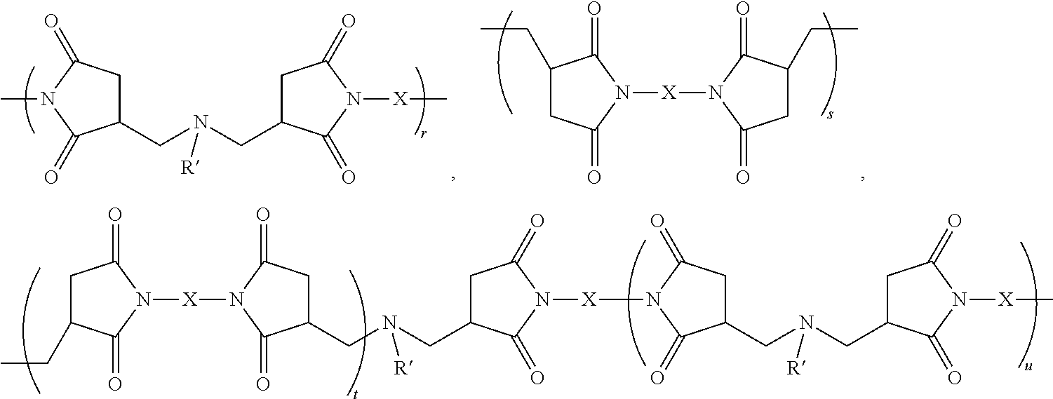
C1C(CC)C(=O)N([X]N2C(=O)C(CN(CC3CC(=O)N([X]N4C(=O)CC(CN(CC5CC(=O)N([X]C)C5=O)[R])C4=O)C3=O)[R])CC2=O)C1=O.C1(CN(CC2CC(=O)N([X]C)C2=O)[R])CC(=O)N(C)C1=O.C1(CC)CC(=O)N([X]N2C(=O)CC(CC)C2=O)C1=O
